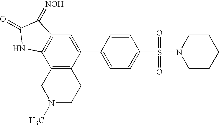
C12=C(C(C3=CC=C(S(N4CCCCC4)(=O)=O)C=C3)=CC3=C1NC(=O)C3=[NOH])CCN(C)C2
